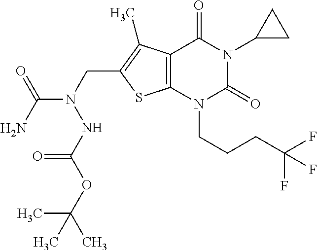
C12=C(N(CCCC(F)(F)F)C(=O)N(C3CC3)C1=O)SC(CN(NC(OC(C)(C)C)=O)C(=O)N)=C2C
